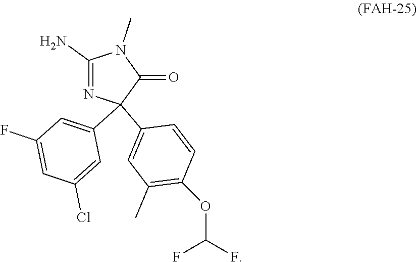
C1(C2(C3=CC(C)=C(OC(F)F)C=C3)N=C(N)N(C)C2=O)=CC(F)=CC(Cl)=C1
